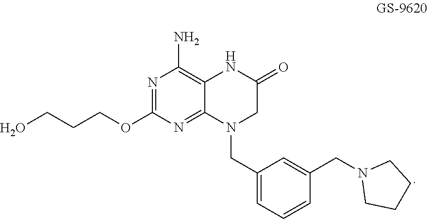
N1=C(OCCCO)N=C2C(=C1N)NC(=O)CN2CC1=CC=CC(CN2CCCC2)=C1
